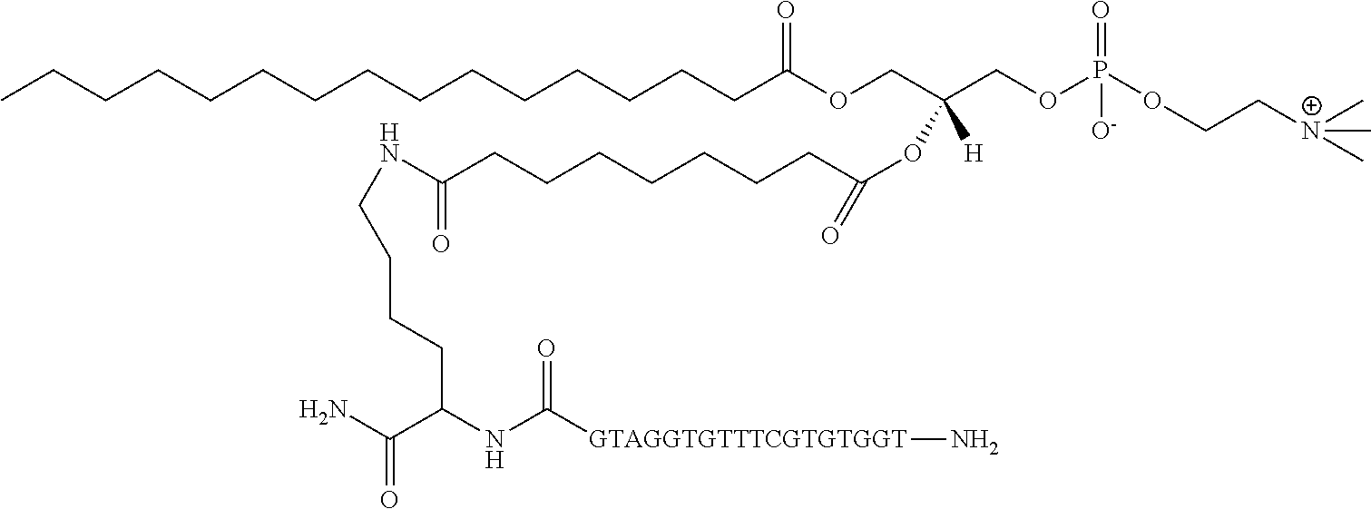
CCCCCCCCCCCCCCCC(OCC(COP(OCC[N+](C)(C)C)(=O)[O-])([H])OC(=O)CCCCCCCC(NCCCCC(NC([GTAGGTGTTTCGTGTGGT]N)=O)C(N)=O)=O)=O
